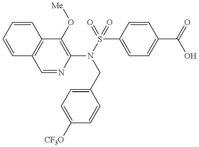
C1(N(S(=O)(C2=CC=C(C(=O)O)C=C2)=O)CC2=CC=C([CF3O])C=C2)=C(O[Me])C2=C(C=N1)C=CC=C2
